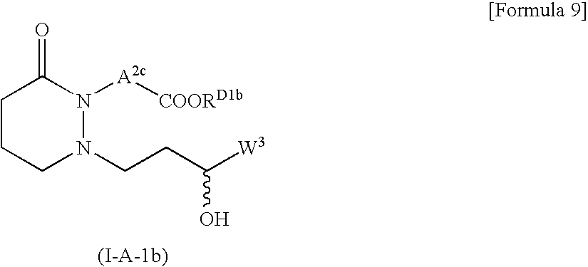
C1CCN(CCC([W3])O)N([A2c][COORD1b])C1=O
